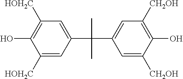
C1([HOH2C])=CC(C(C)(C2=CC([CH2OH])=C(O)C([CH2OH])=C2)C)=CC([HOH2C])=C1O
